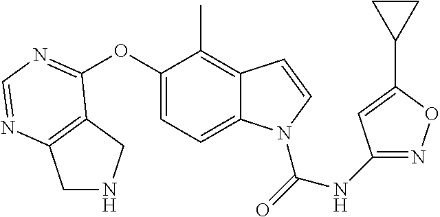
O(C1=CC=C2C(=C1C)C=CN2C(=O)NC1=NOC(C2CC2)=C1)C1=NC=NC2=C1CNC2
